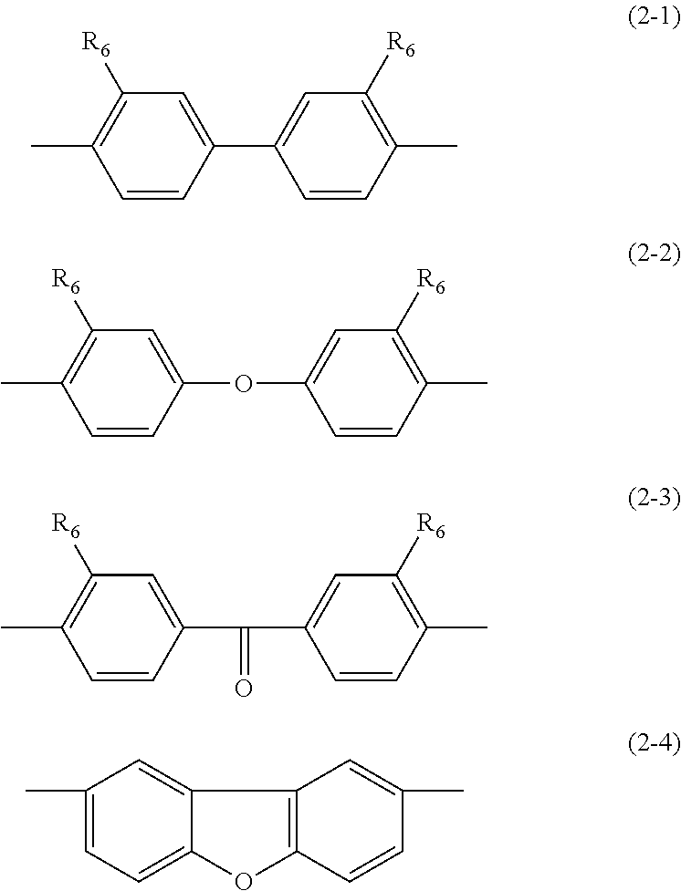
C1([R6])=C(C)C=CC(C2=CC([R6])=C(C)C=C2)=C1.C1([R6])=C(C)C=CC(OC2=CC([R6])=C(C)C=C2)=C1.C1([R6])=C(C)C=CC(C(C2=CC([R6])=C(C)C=C2)=O)=C1.C1(C)=CC=C2C(=C1)C1=C(O2)C=CC(C)=C1
